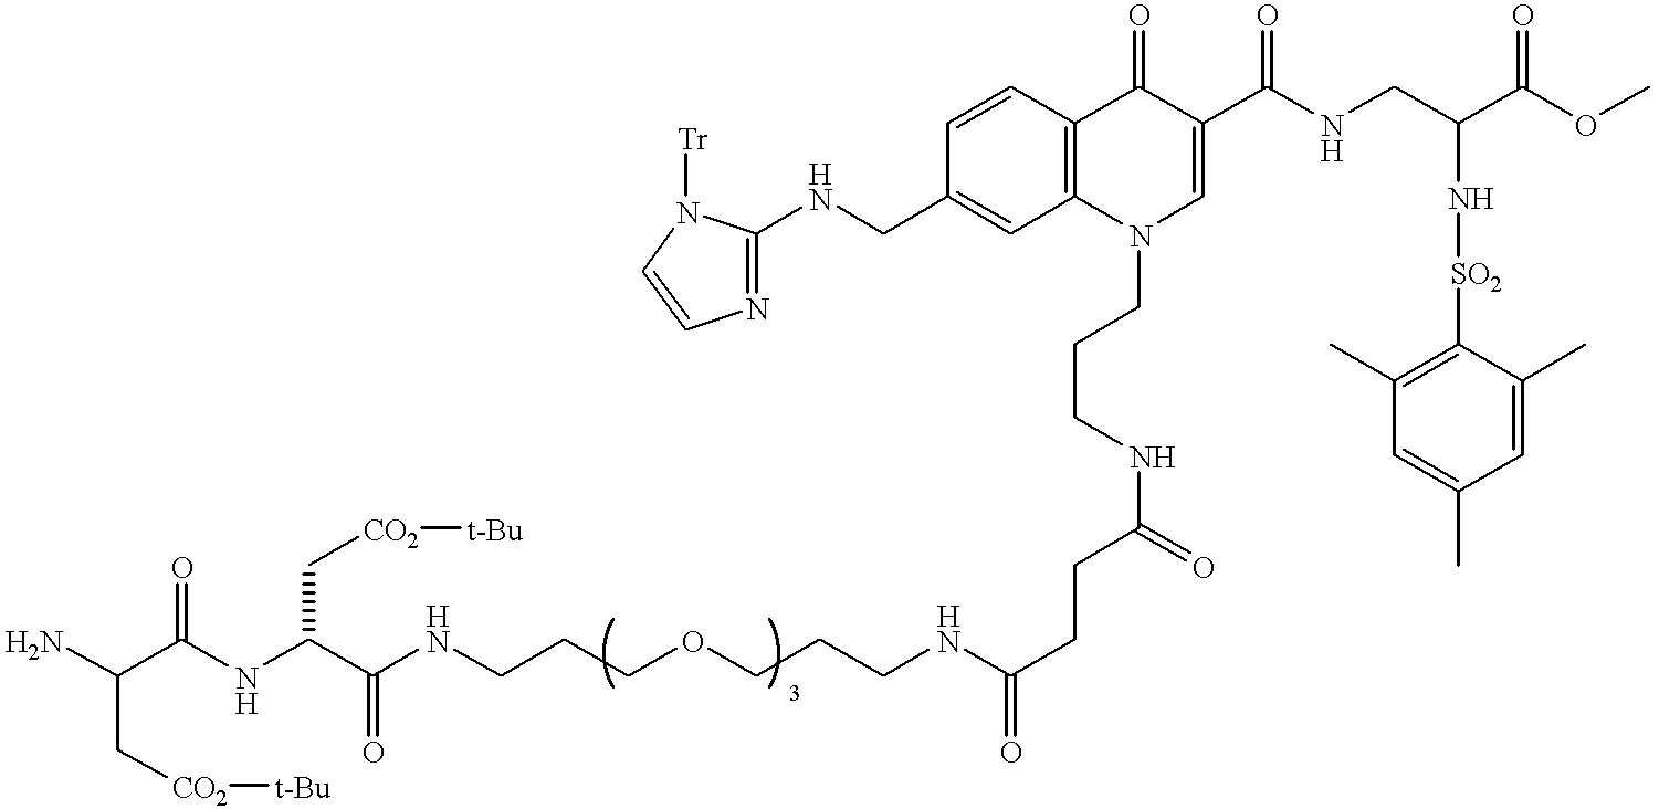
C(C(NC(C(N)C[CO2][t-Bu])=O)C[CO2][t-Bu])(NCCCOCCCNC(CCC(NCCCN1C=C(C(NCC(C(=O)OC)N[SO2]C2=C(C)C=C(C)C=C2C)=O)C(=O)C2=C1C=C(CNC1=NC=CN1[Tr])C=C2)=O)=O)=O
